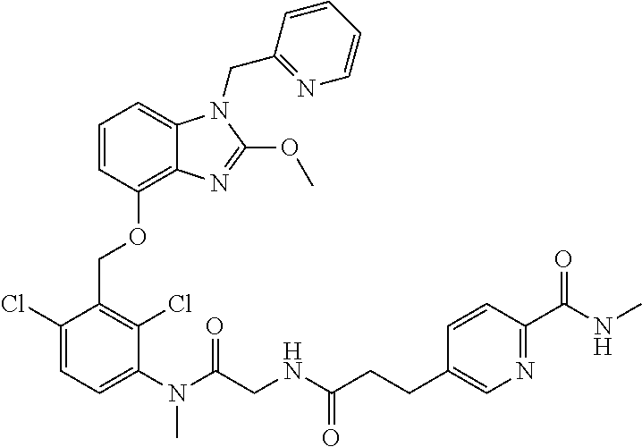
C1=CC(OCC2=C(Cl)C(N(C)C(CNC(CCC3=CN=C(C(=O)NC)C=C3)=O)=O)=CC=C2Cl)=C2C(=C1)N(CC1=NC=CC=C1)C(OC)=N2
